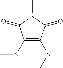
C1(SC)=C(SC)C(=O)N(C)C1=O
